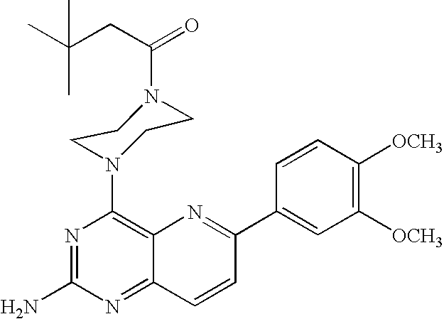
C1([OCH3])=C([OCH3])C=CC(C2=NC3=C(N4CCN(C(CC(C)(C)C)=O)CC4)N=C(N)N=C3C=C2)=C1
